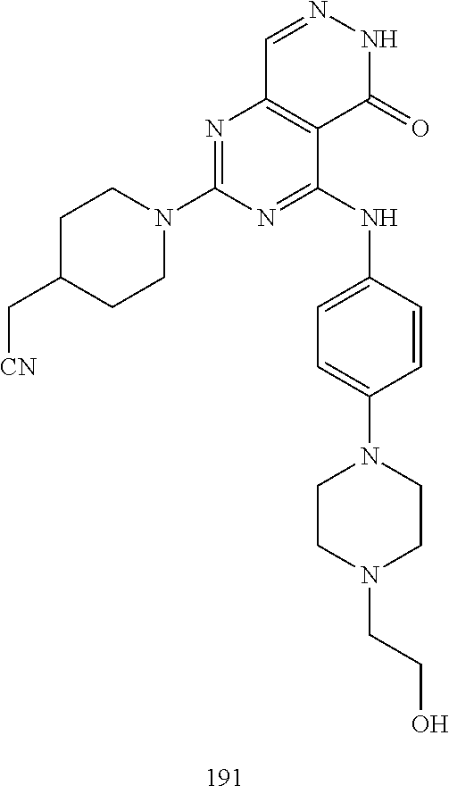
C1=NNC(=O)C2=C1N=C(N1CCC(C[CN])CC1)N=C2NC1=CC=C(N2CCN(CCO)CC2)C=C1
